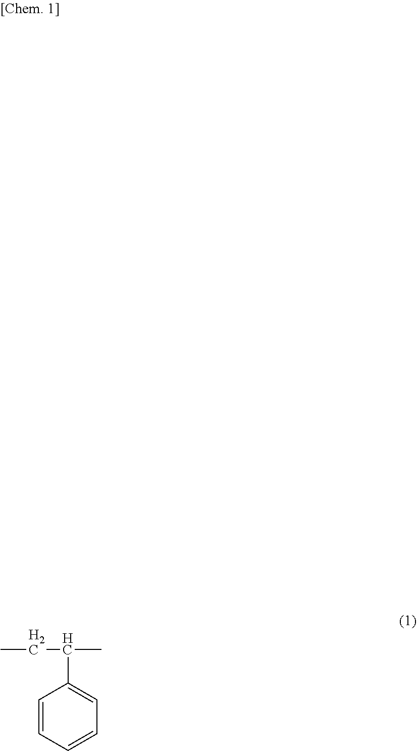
CCC(C)C1=CC=CC=C1
